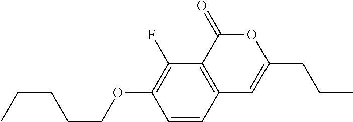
C1=CC2=C(C(F)=C1OCCCCC)C(=O)OC(CCC)=C2
